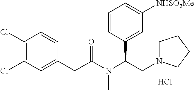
C1(Cl)=C(Cl)C=C(CC(N(C(CN2CCCC2)C2=CC([NHSO2Me])=CC=C2)C)=O)C=C1.Cl
